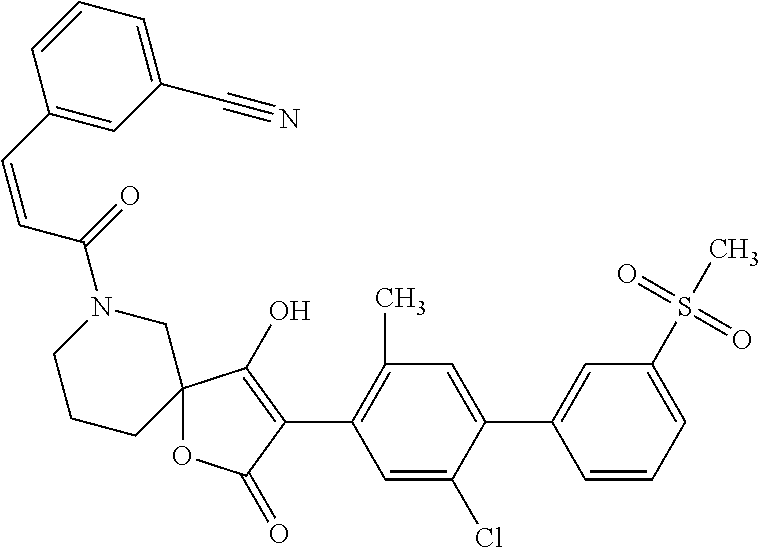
C12(OC(=O)C(C3=C(C)C=C(C4=CC(S(C)(=O)=O)=CC=C4)C(Cl)=C3)=C1O)CN(C(=O)C=CC1=CC(C#N)=CC=C1)CCC2
